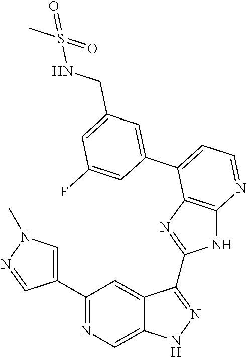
C1(C2=NC=C3C(=C2)C(C2=NC4=C(N2)N=CC=C4C2=CC(CNS(C)(=O)=O)=CC(F)=C2)=NN3)=CN(C)N=C1
